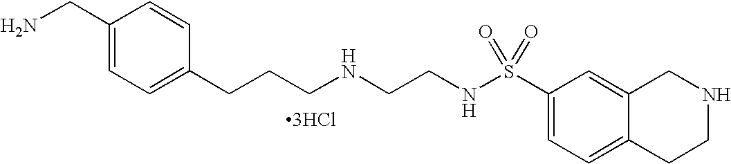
C1(CN)=CC=C(CCCNCCNS(C2=CC=C3C(=C2)CNCC3)(=O)=O)C=C1.[3HCl]
